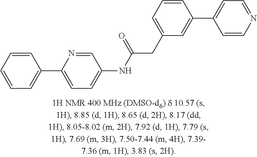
C1=CC=CC=C1C1=CC=C(NC(CC2=CC=CC(C3=CC=NC=C3)=C2)=O)C=N1
